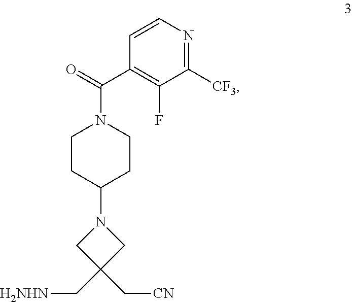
C1CC(N2CC(C[H2NHN])(C[CN])C2)CCN1C(=O)C1=C(F)C([CF3])=NC=C1
